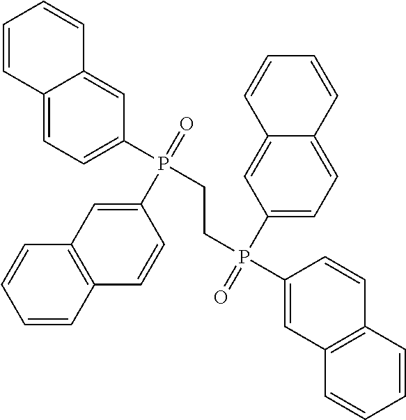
C12=CC=C(P(CCP(C3=CC4=C(C=C3)C=CC=C4)(C3=CC=C4C(=C3)C=CC=C4)=O)(=O)C3=CC4=C(C=C3)C=CC=C4)C=C1C=CC=C2
